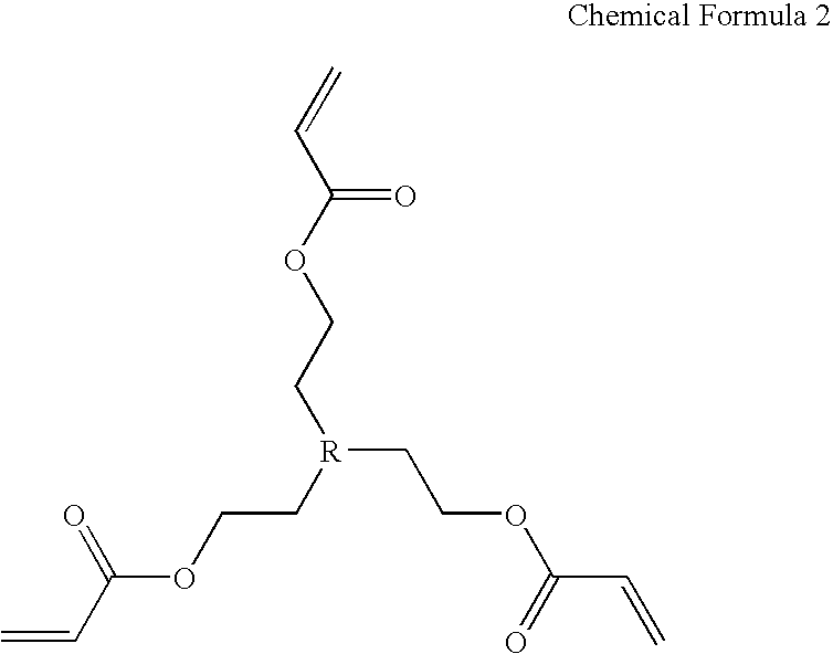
C([R](CCOC(=O)C=C)CCOC(C=C)=O)COC(C=C)=O
